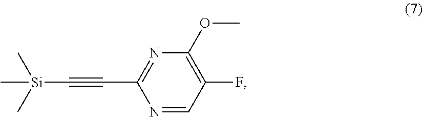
[Si](C)(C#CC1=NC(OC)=C(F)C=N1)(C)C
